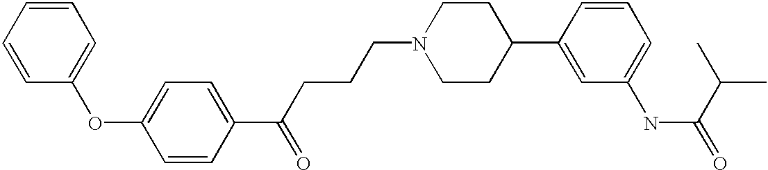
C1=CC(C(CCCN2CCC(C3=CC(NC(=O)C(C)C)=CC=C3)CC2)=O)=CC=C1OC1=CC=CC=C1
